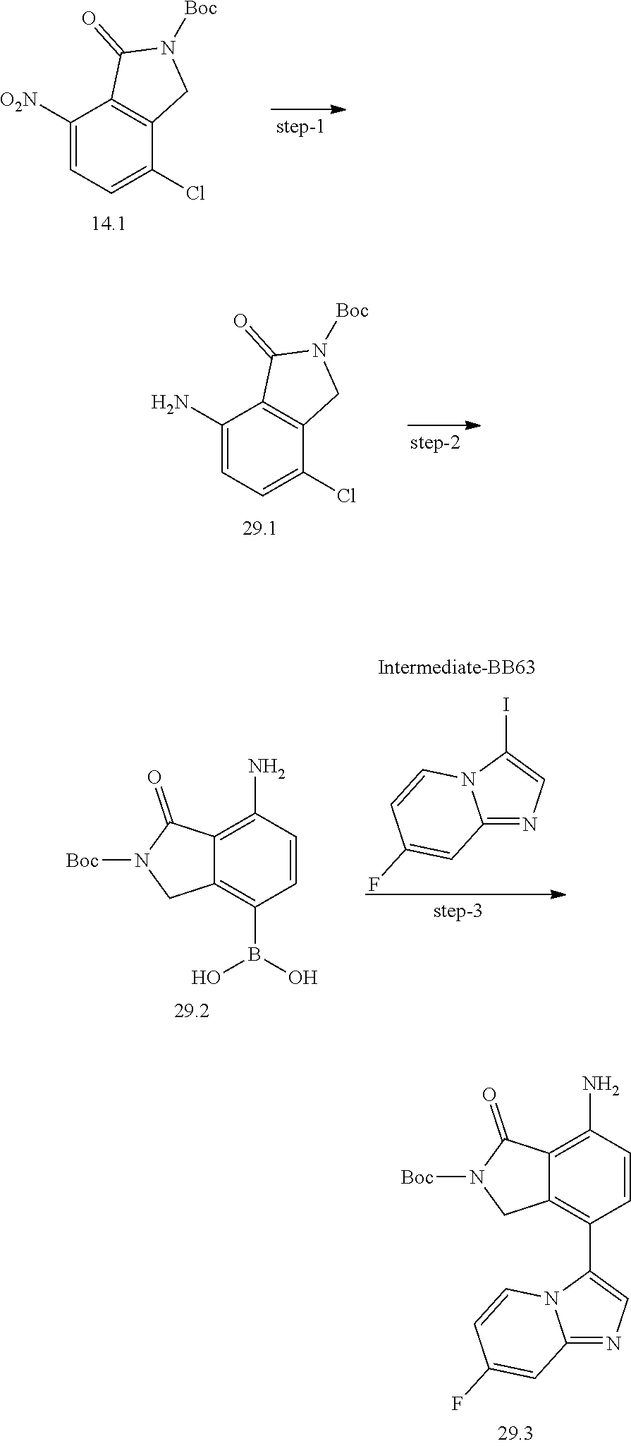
C12=C(CN([Boc])C1=O)C(Cl)=CC=C2[O2N].C12=C(CN([Boc])C1=O)C(Cl)=CC=C2N.C12=C(C3=CN=C4N3C=CC(F)=C4)C=CC(N)=C1C(=O)N([Boc])C2.C12=C(B(O)O)C=CC(N)=C1C(=O)N([Boc])C2.C12=NC=C(I)N1C=CC(F)=C2
